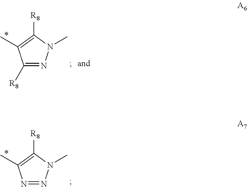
C1([R8])=NN(C)C([R8])=C1C.N1=NN(C)C([R8])=C1C
